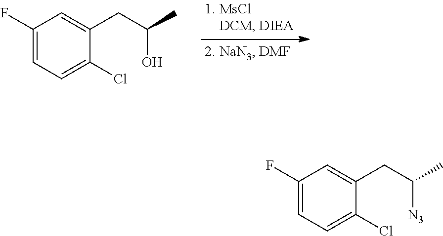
C1(F)=CC=C(Cl)C(CC(O)C)=C1.C1(F)=CC=C(Cl)C(CC([N3])C)=C1
